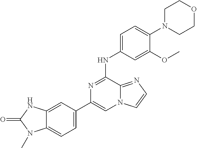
C1(C2=CC=C3C(=C2)NC(=O)N3C)=CN2C(=NC=C2)C(NC2=CC=C(N3CCOCC3)C(OC)=C2)=N1
